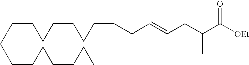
C(=CCC=CCC=CCC=CCC(C([OEt])=O)C)CC=CCC=CCC
